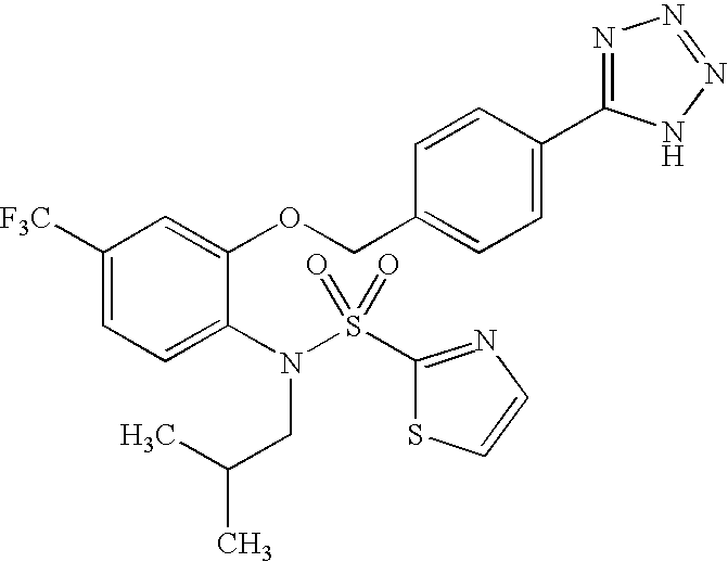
C1([F3C])=CC=C(N(S(C2=NC=CS2)(=O)=O)CC(C)C)C(OCC2=CC=C(C3=NN=NN3)C=C2)=C1
